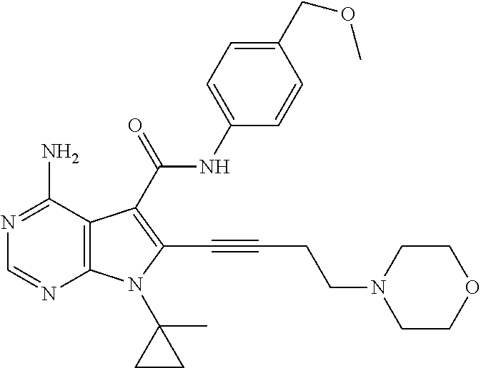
C12=C(C(N)=NC=N1)C(C(=O)NC1=CC=C(COC)C=C1)=C(C#CCCN1CCOCC1)N2C1(C)CC1
